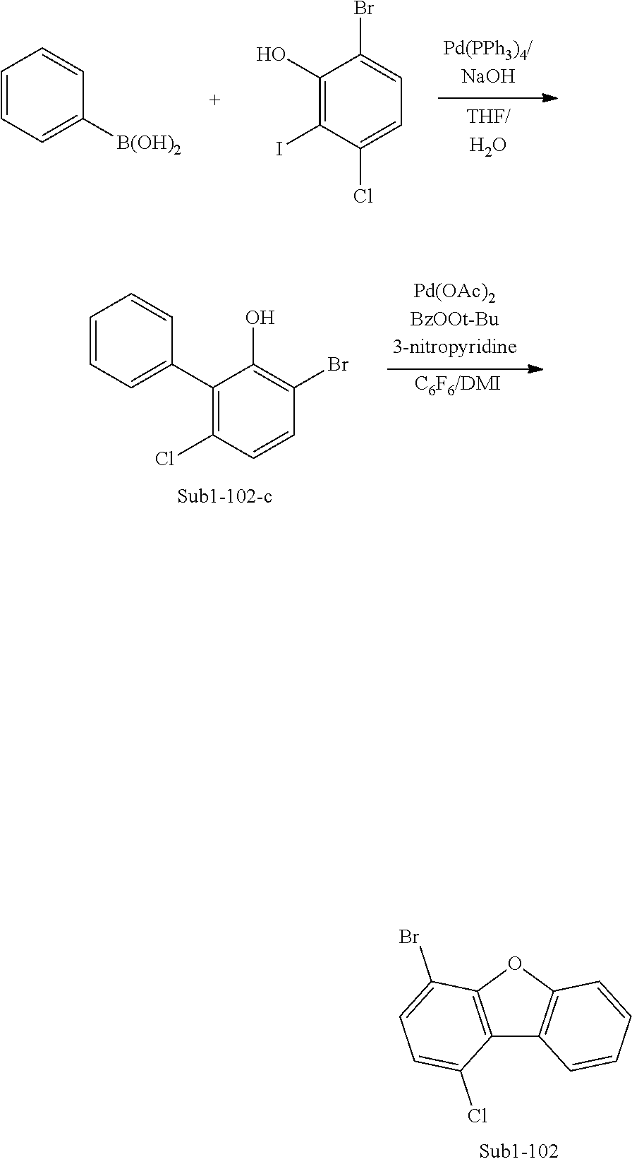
C12=C(OC3=C1C=CC=C3)C(Br)=CC=C2Cl.C1=CC=C([B(OH)2])C=C1.C1(O)=C(I)C(Cl)=CC=C1Br.C1=CC=C(C2=C(Cl)C=CC(Br)=C2O)C=C1.[C6F6/DMI]
